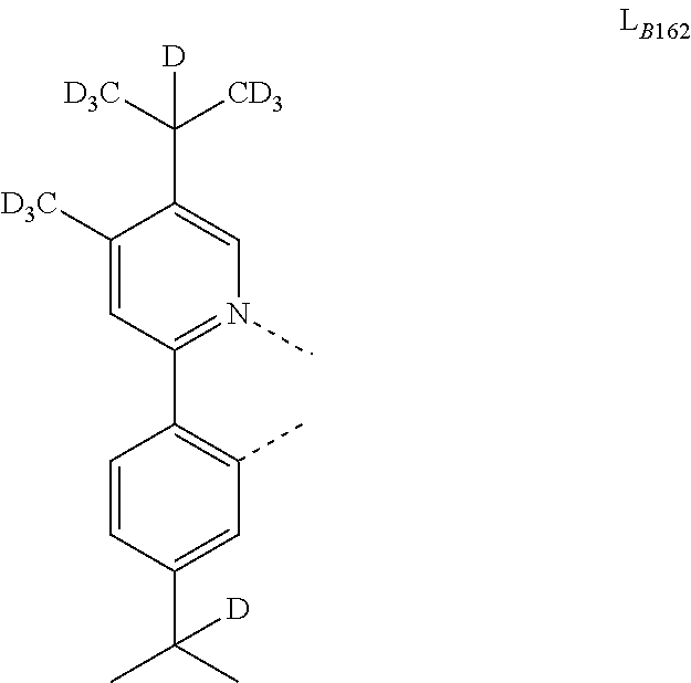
C1=C([D3C])C(C([D3C])([CD3])[D])=CN(C)=C1C1=C(C)C=C(C(C)(C)[D])C=C1
